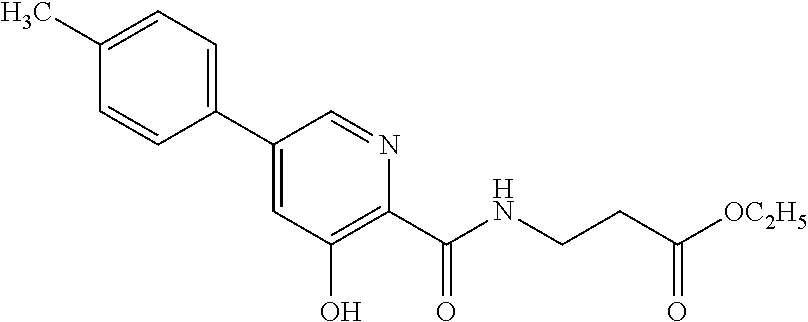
C1(C2=CC(O)=C(C(NCCC([OC2H5])=O)=O)N=C2)=CC=C(C)C=C1
